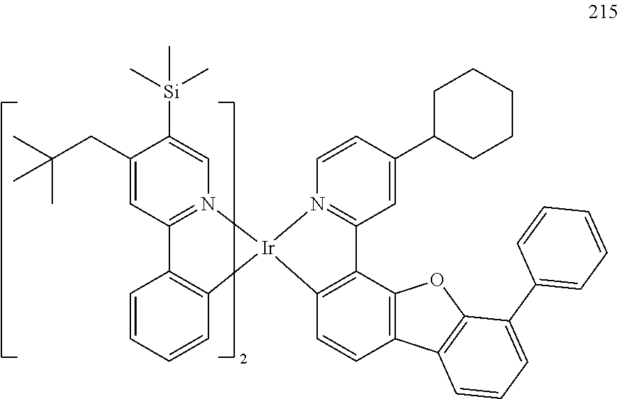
C1(CC(C)(C)C)=CC2=N(C=C1[Si](C)(C)C)[Ir]1(C3=C2C=CC=C3)N2=C(C=C(C3CCCCC3)C=C2)C2=C1C=CC1=C2OC2=C1C=CC=C2C1=CC=CC=C1
